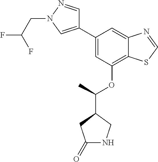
C1(C2=CN(CC(F)F)N=C2)=CC(OC(C2CC(=O)NC2)C)=C2C(=C1)N=CS2
